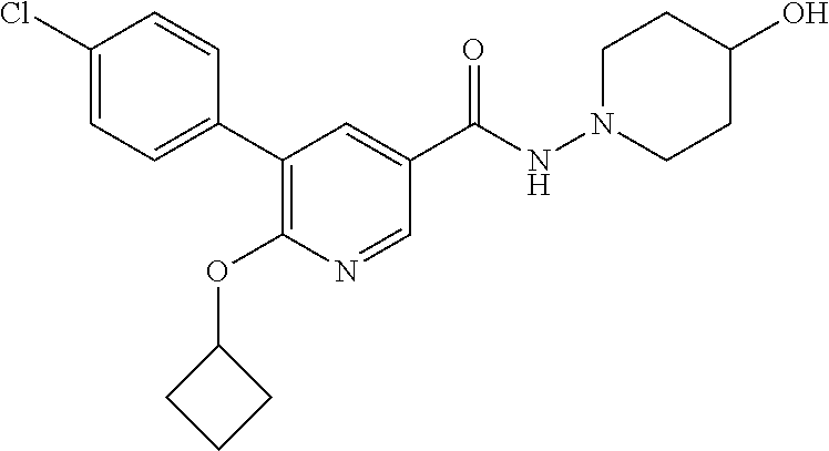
C1(Cl)=CC=C(C2=C(OC3CCC3)N=CC(C(=O)NN3CCC(O)CC3)=C2)C=C1
